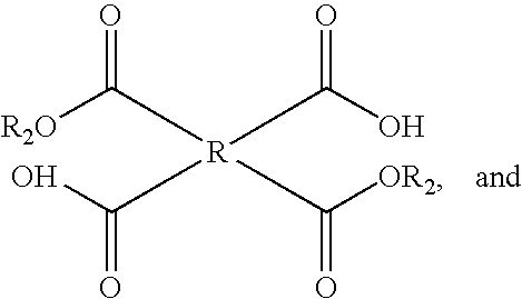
[R2O]C(=O)[R](C(O)=O)(C(O)=O)C([OR2])=O
